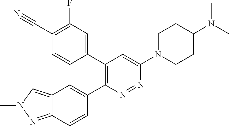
C12=NN(C)C=C1C=C(C1=C(C3=CC(F)=C(C#N)C=C3)C=C(N3CCC(N(C)C)CC3)N=N1)C=C2
